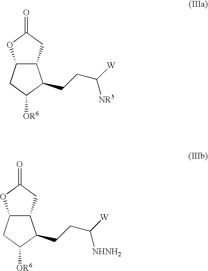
C12C(CC(=O)O1)C(CCC([NHNH2])[W])C([OR6])C2.C12C(CC(=O)O1)C(CCC([NR5])[W])C([OR6])C2
